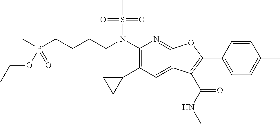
C(CN(C1=C(C2CC2)C=C2C(=N1)OC(C1=CC=C(C)C=C1)=C2C(NC)=O)S(C)(=O)=O)CCP(C)(OCC)=O
